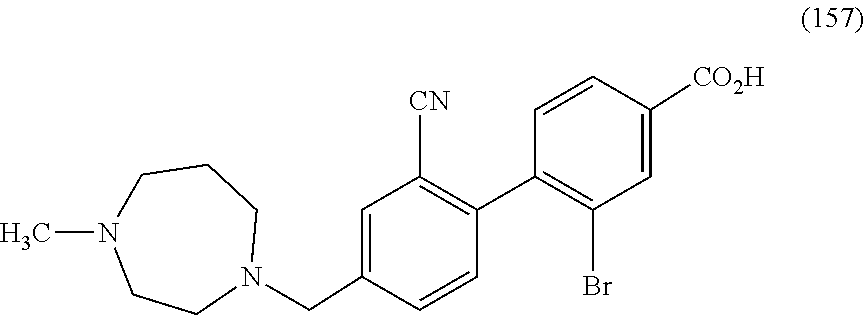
C1=C(CN2CCCN(C)CC2)C=CC(C2=C(Br)C=C([CO2H])C=C2)=C1[CN]
